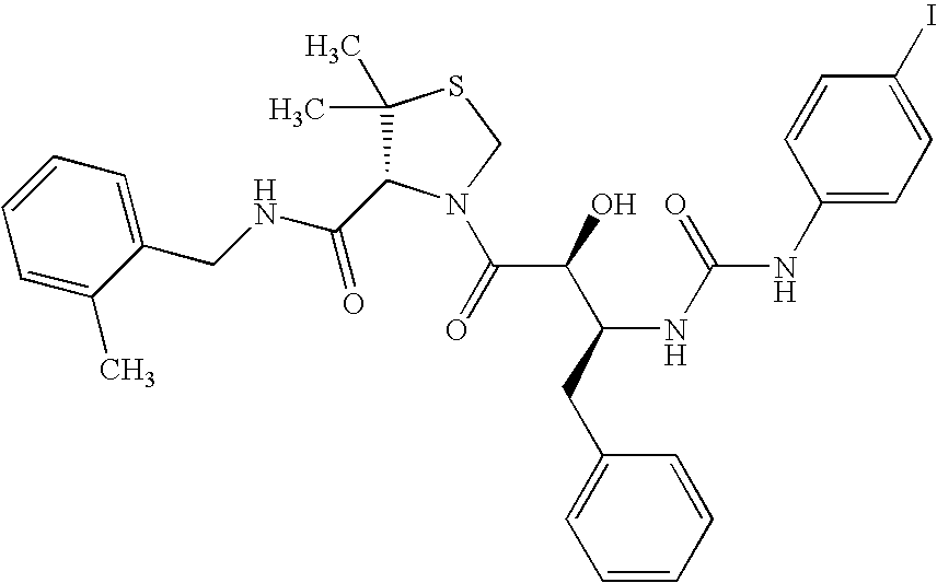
C(NCC1=CC=CC=C1C)(=O)C1C(C)(C)SCN1C(C(C(CC1=CC=CC=C1)NC(=O)NC1=CC=C(I)C=C1)O)=O
